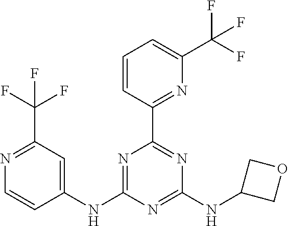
C1(NC2=NC(C3=NC(C(F)(F)F)=CC=C3)=NC(NC3COC3)=N2)=CC(C(F)(F)F)=NC=C1
